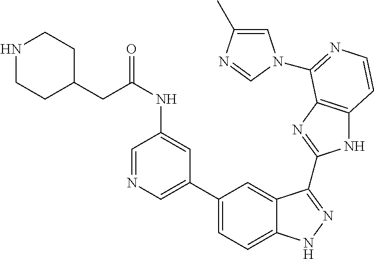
C1(C2=CN=CC(NC(=O)CC3CCNCC3)=C2)=CC=C2C(=C1)C(C1=NC3=C(N1)C=CN=C3N1C=C(C)N=C1)=NN2
